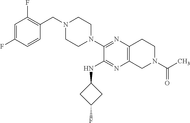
C1=C(F)C=CC(CN2CCN(C3=NC4=C(N=C3NC3CC(F)C3)CN(C(=O)C)CC4)CC2)=C1F
